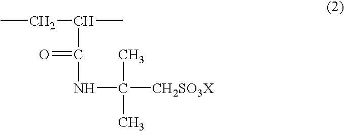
CCC(C)C(=O)NC(C)(C)[CH2SO3X]
